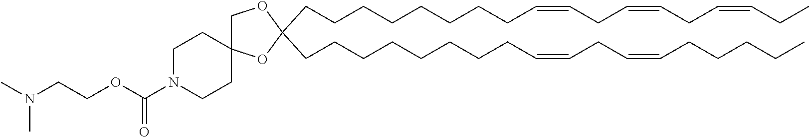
C(CCCCCCCC=CCC=CCCCCC)C1(CCCCCCCCC=CCC=CCC=CCC)OC2(CO1)CCN(C(OCCN(C)C)=O)CC2
